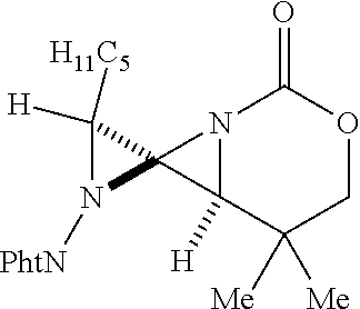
N1([PhtN])C2(C1([H11C5])[H])C1([H])N2C(=O)OCC1([Me])[Me]
